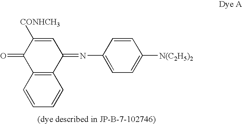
C1=C([CONHCH3])C(=O)C2=C(C1=NC1=CC=C([N(C2H5)2])C=C1)C=CC=C2
